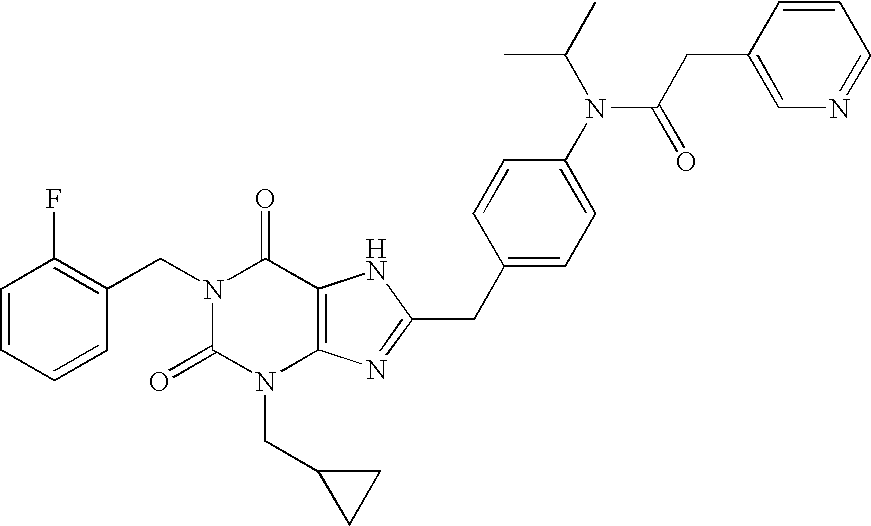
C1=CC=CC(CN2C(=O)N(CC3CC3)C3=C(C2=O)NC(CC2=CC=C(N(C(=O)CC4=CN=CC=C4)C(C)C)C=C2)=N3)=C1F
